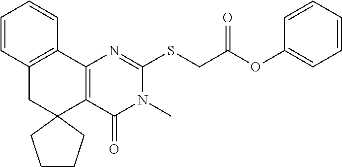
C12=C(C3=C(CC14CCCC4)C=CC=C3)N=C(SCC(OC1=CC=CC=C1)=O)N(C)C2=O
